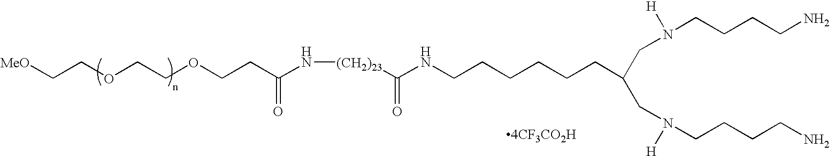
[MeO]CCOCCOCCC(N[(CH2)23]C(NCCCCCCC(CN(CCCCN)[H])CN(CCCCN)[H])=O)=O
